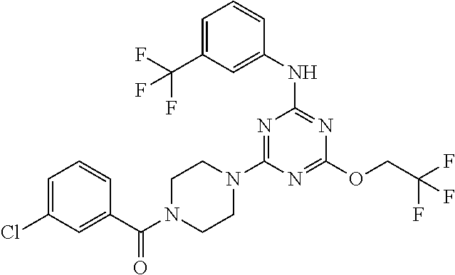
C1=C(C(F)(F)F)C=C(NC2=NC(OCC(F)(F)F)=NC(N3CCN(C(=O)C4=CC(Cl)=CC=C4)CC3)=N2)C=C1
